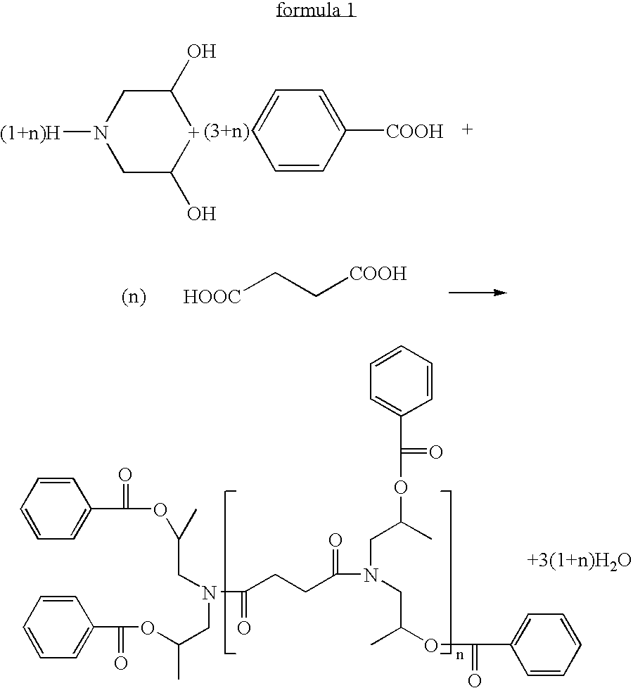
[(1+n)H]N1CC(O)[+]C(O)C1.C1=CC([COOH])=CC=C1.[HOOC]CC[COOH].C1=C(C(=O)OC(CN(C(CCC(N(CC(C)OC(=O)C2=CC=CC=C2)CC(C)OC(=O)C2=CC=CC=C2)=O)=O)CC(C)OC(=O)C2=CC=CC=C2)C)C=CC=C1
